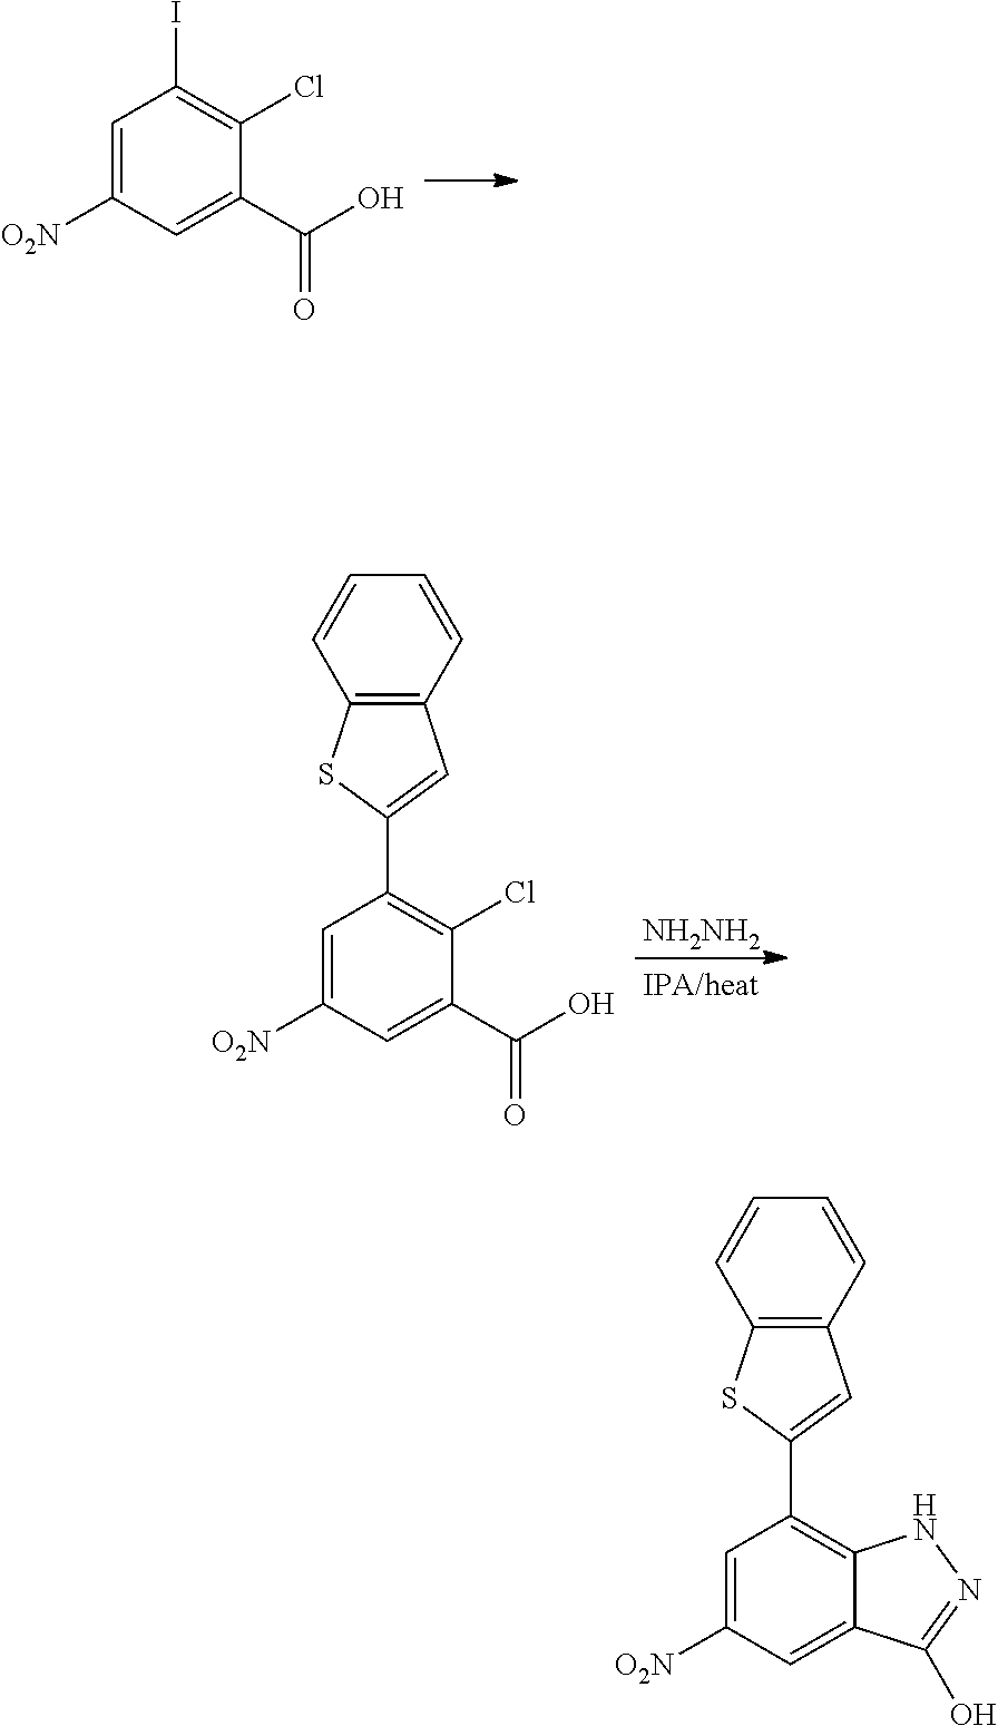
C1=C([O2N])C=C(C(O)=O)C(Cl)=C1I.C1=C([O2N])C=C(C(O)=O)C(Cl)=C1C1=CC2=C(S1)C=CC=C2.[NH2NH2].C1=C([O2N])C=C2C(=C1C1=CC3=C(S1)C=CC=C3)NN=C2O
